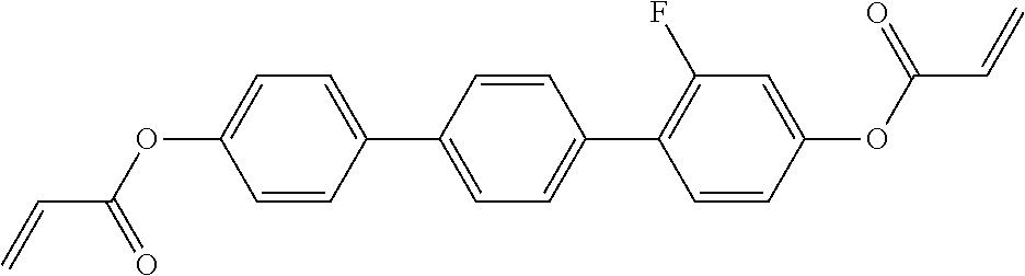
C=CC(OC1=CC=C(C2=CC=C(C3=C(F)C=C(OC(C=C)=O)C=C3)C=C2)C=C1)=O
